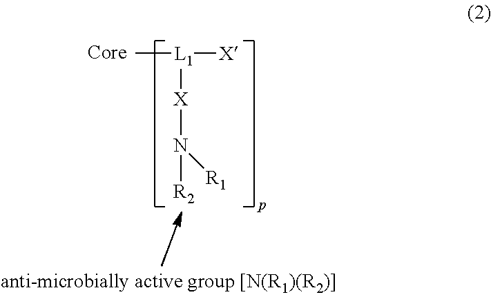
C[L1]([X])[X]N([R2])[R1]
